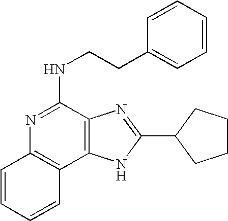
C1=CC=CC2=C1N=C(NCCC1=CC=CC=C1)C1=C2NC(C2CCCC2)=N1
